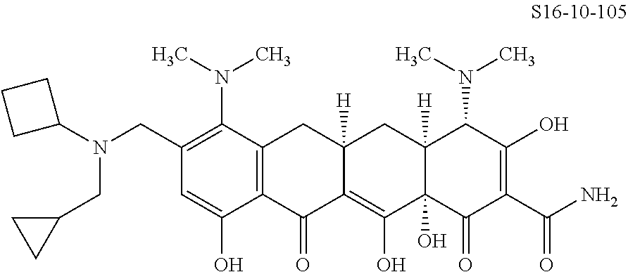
C1(CN(C2CCC2)CC2CC2)=C(N(C)C)C2=C(C(O)=C1)C(=O)C1=C(O)C3(O)C([H])(CC1([H])C2)C(N(C)C)C(O)=C(C(N)=O)C3=O
